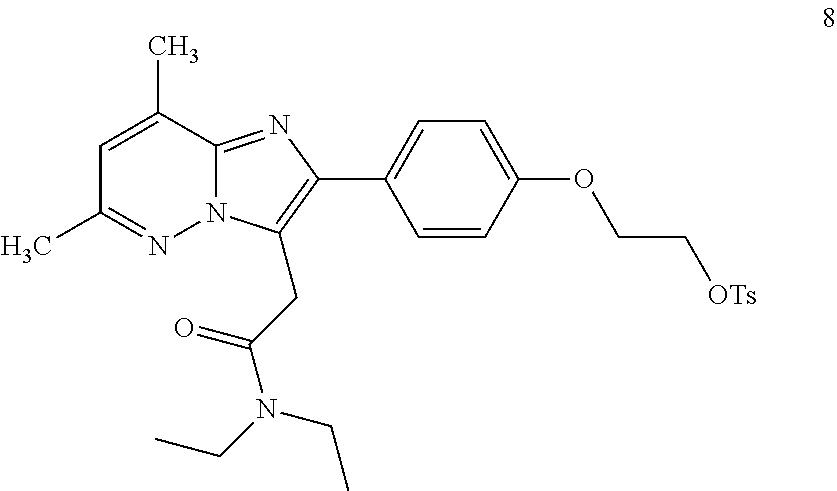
C1=C(C)C2=NC(C3=CC=C(OCC[OTs])C=C3)=C(CC(N(CC)CC)=O)N2N=C1C
